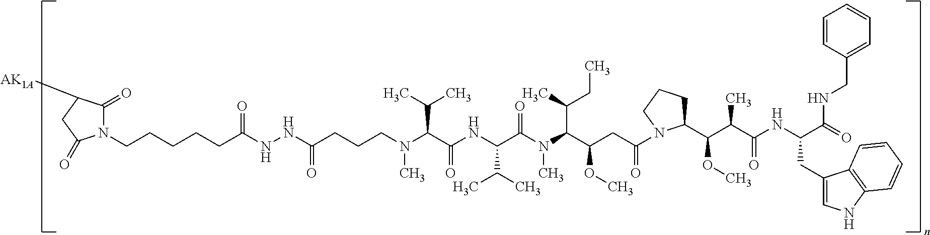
N1(CCCCCC(NNC(=O)CCCN(C(C(C)C)C(=O)NC(C(C)C)C(N(C(C(CC)C)C(OC)CC(N2C(C(C(C(NC(CC3=CNC4=C3C=CC=C4)C(=O)NCC3=CC=CC=C3)=O)C)OC)CCC2)=O)C)=O)C)=O)C(=O)C([AK1A])CC1=O
